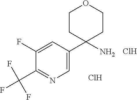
C1(C2(N)CCOCC2)=CN=C(C(F)(F)F)C(F)=C1.Cl.Cl
